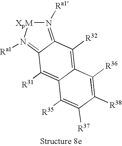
C12=C([R32])C3=N([Ra1])[XpM]N([Ra1])=C3C([R31])=C1C([R35])=C([R37])C([R38])=C2[R36]
